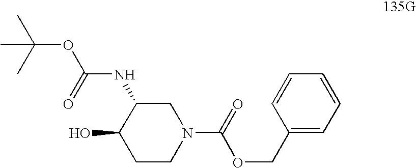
CC(C)(C)OC(=O)NC1C(O)CCN(C(OCC2=CC=CC=C2)=O)C1
